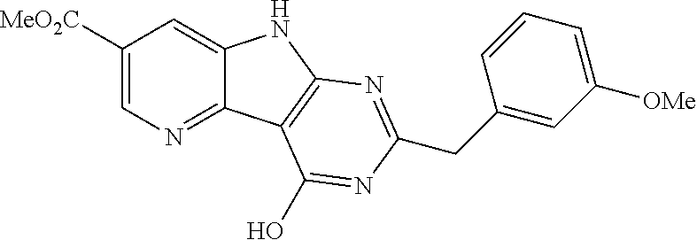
C1([MeO2C])=CN=C2C(=C1)NC1=C2C(O)=NC(CC2=CC([OMe])=CC=C2)=N1
